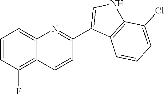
C1=CC(F)=C2C(=C1)N=C(C1=CNC3=C1C=CC=C3Cl)C=C2
